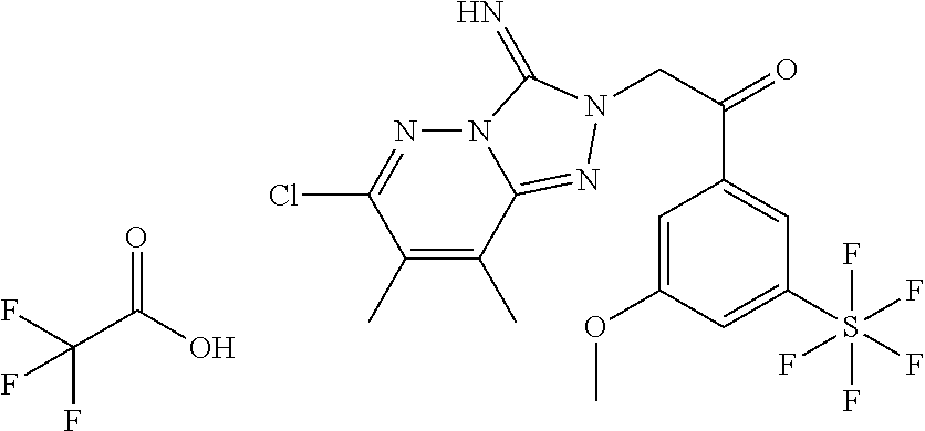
C1=C(OC)C=C(S(F)(F)(F)(F)F)C=C1C(CN1N=C2C(C)=C(C)C(Cl)=NN2C1=N)=O.C(C(O)=O)(F)(F)F
